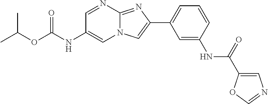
C1=NC2=NC(C3=CC=CC(NC(=O)C4=CN=CO4)=C3)=CN2C=C1NC(OC(C)C)=O
